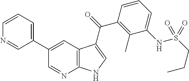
C1(C2=CC=CN=C2)=CC2=C(N=C1)NC=C2C(=O)C1=C(C)C(NS(CCC)(=O)=O)=CC=C1
